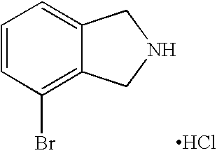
C1=CC(Br)=C2C(=C1)CNC2.Cl
